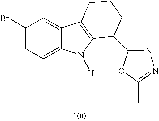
C1(Br)=CC=C2C(=C1)C1=C(N2[H])C(C2=NN=C(C)O2)CCC1
